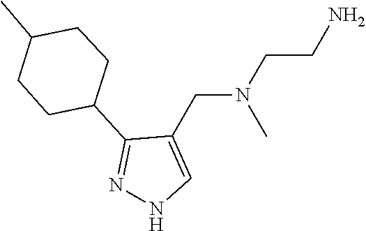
NCCN(CC1=CNN=C1C1CCC(C)CC1)C
